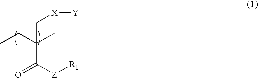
C(CC)(C[X][Y])(C([Z][R1])=O)C
